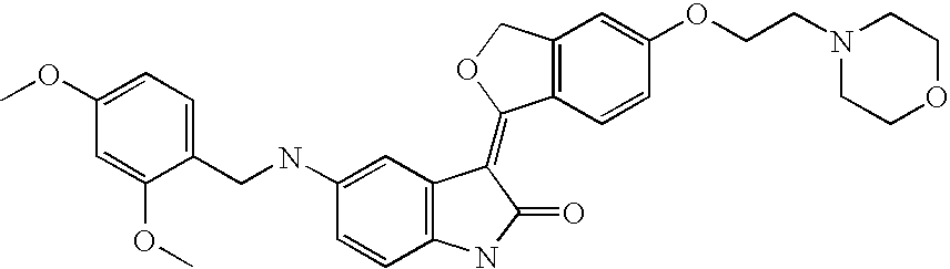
C12=C(C(=C3C4=C(C=CC(NCC5=CC=C(OC)C=C5OC)=C4)NC3=O)OC1)C=CC(OCCN1CCOCC1)=C2
